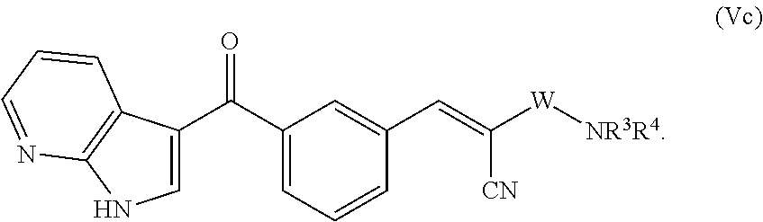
C1=C(C(=O)C2=CNC3=C2C=CC=N3)C=C(C=C([W][NR3R4])[CN])C=C1
